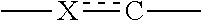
c([X]C)C
